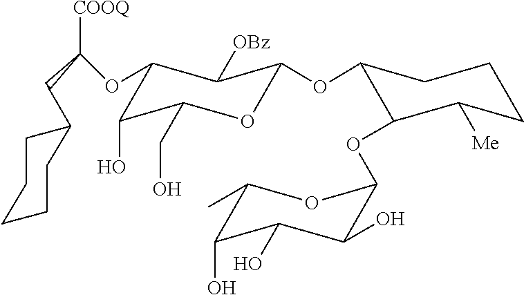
C1CC([Me])C(OC2OC(C)C(O)C(O)C2O)C(OC2C([OBz])C(OC([COOQ])CC3CCCCC3)C(O)C(CO)O2)C1
